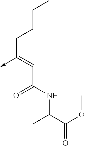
C(C(NC(C(=O)OC)C)=O)=C(CCCC)->C
